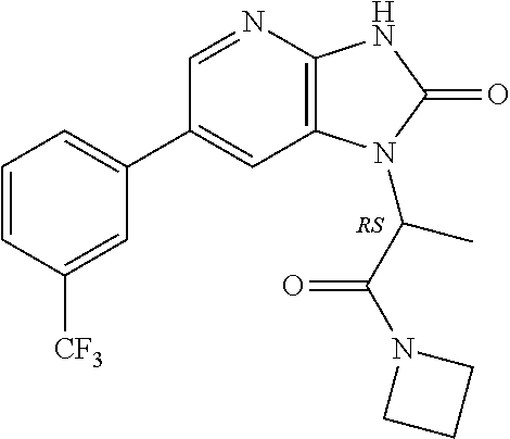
C1(C2=CC=CC([CF3])=C2)=CC2=C(N=C1)NC(=O)N2C(C(N1CCC1)=O)C
